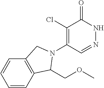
C1(Cl)=C(N2C(COC)C3=C(C=CC=C3)C2)C=NNC1=O
